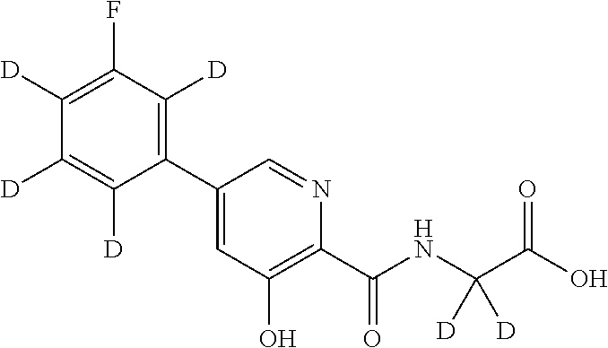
C1(C2=CC(O)=C(C(NC(C(O)=O)([D])[D])=O)N=C2)=C([D])C(F)=C([D])C([D])=C1[D]
